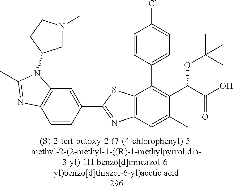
C12=C(C=C(C)C(C(C(O)=O)OC(C)(C)C)=C1C1=CC=C(Cl)C=C1)N=C(C1=CC3=C(C=C1)N=C(C)N3C1CN(C)CC1)S2
